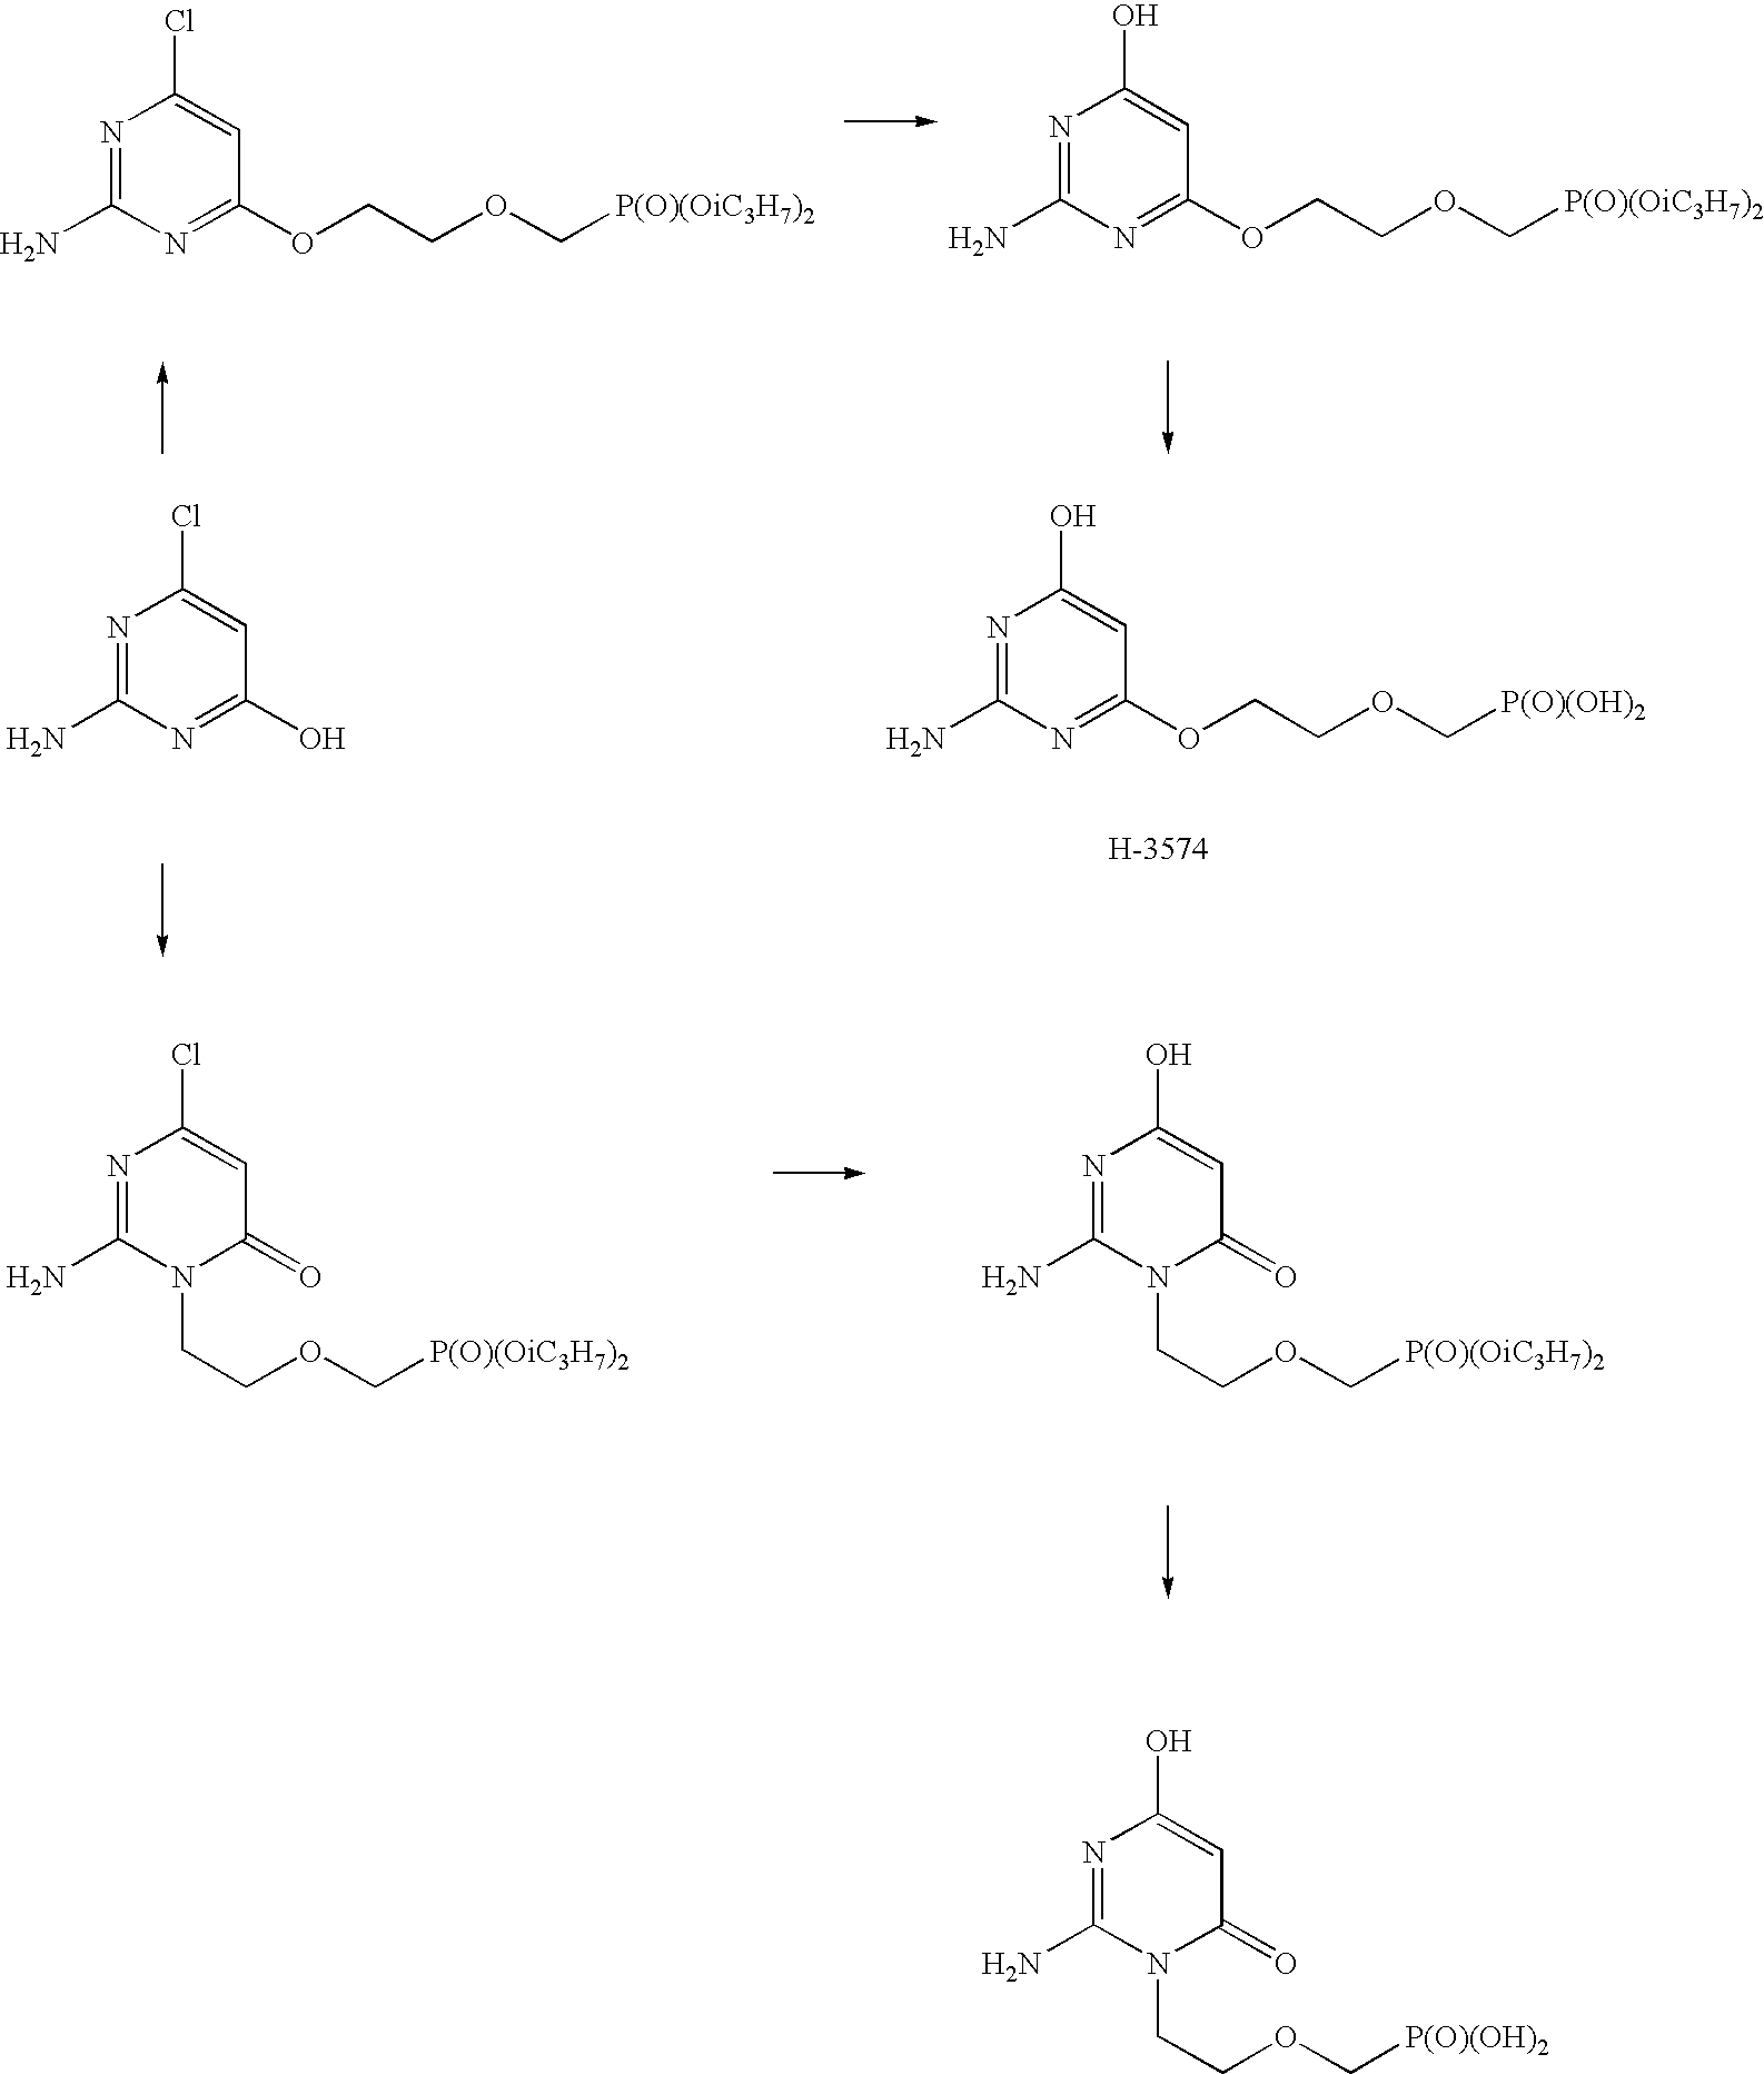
N1=C(N)N=C(OCCOC[P(O)(OiC3H7)2])C=C1Cl.N1=C(N)N=C(OCCOC[P(O)(OiC3H7)2])C=C1O.N1=C(N)N=C(O)C=C1Cl.N1=C(N)N=C(OCCOC[P(O)(OH)2])C=C1O.N1=C(N)N(CCOC[P(O)(OiC3H7)2])C(=O)C=C1Cl.N1=C(N)N(CCOC[P(O)(OiC3H7)2])C(=O)C=C1O.N1=C(N)N(CCOC[P(O)(OH)2])C(=O)C=C1O
